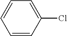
C1=C(Cl)C=CC=C1
